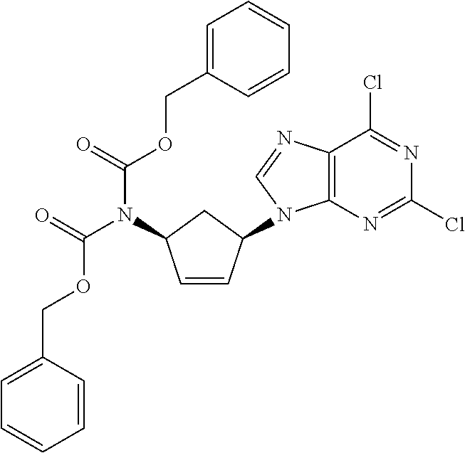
C1=CC(COC(N(C(=O)OCC2=CC=CC=C2)C2CC(N3C4=C(C(Cl)=NC(Cl)=N4)N=C3)C=C2)=O)=CC=C1
